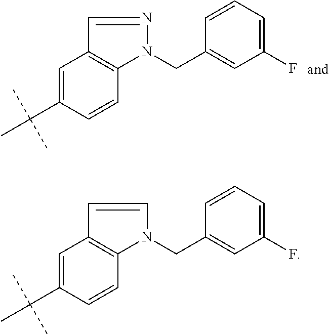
C(N1C2=C(C=C(C(C)(C)C)C=C2)C=N1)C1=CC(F)=CC=C1.C(N1C2=C(C=C(C(C)(C)C)C=C2)C=C1)C1=CC(F)=CC=C1
